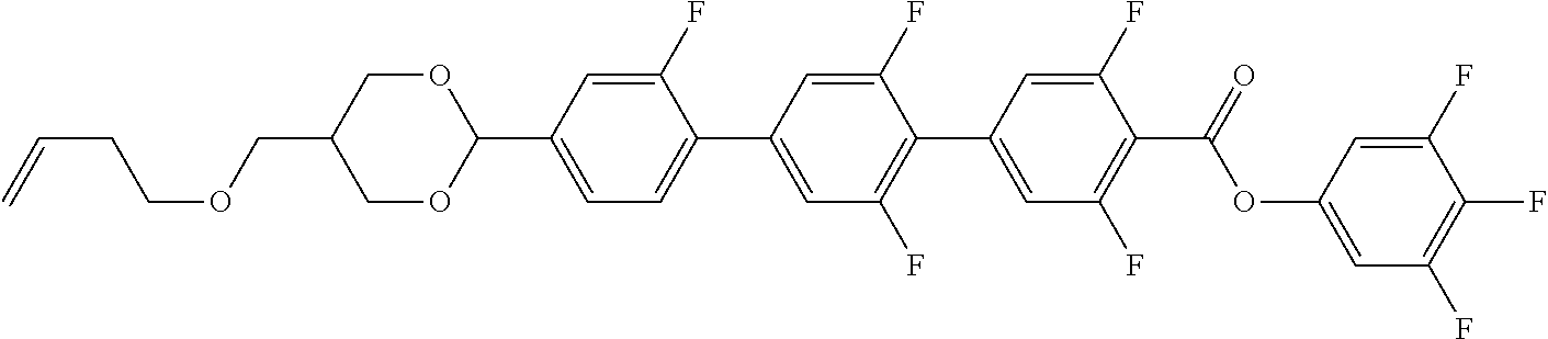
C=CCCOCC1COC(C2=CC=C(C3=CC(F)=C(C4=CC(F)=C(C(=O)OC5=CC(F)=C(F)C(F)=C5)C(F)=C4)C(F)=C3)C(F)=C2)OC1
